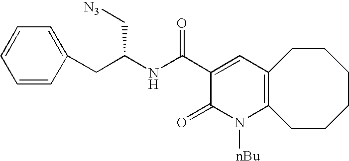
C(C(NC(C1=CC2=C(N([nBu])C1=O)CCCCCC2)=O)C[N3])C1=CC=CC=C1
